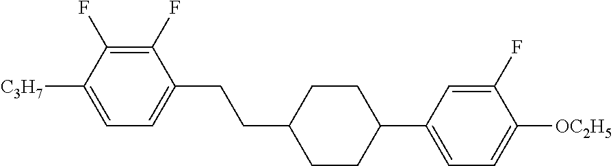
C1(F)=C(F)C([C3H7])=CC=C1CCC1CCC(C2=CC=C([OC2H5])C(F)=C2)CC1
